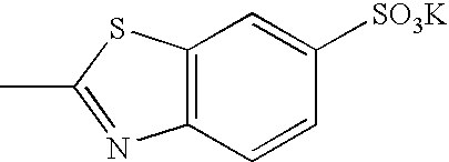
CC1=NC2=C(S1)C=C([SO3K])C=C2
